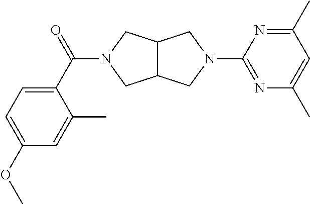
C12C(CN(C3=NC(C)=CC(C)=N3)C1)CN(C(C1=CC=C(OC)C=C1C)=O)C2
